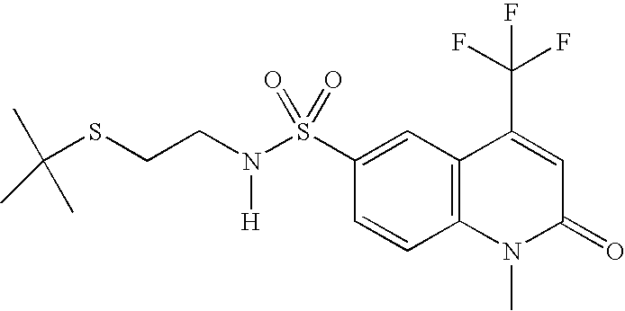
C12=C(C=CC(S(N(CCSC(C)(C)C)[H])(=O)=O)=C1)N(C)C(=O)C=C2C(F)(F)F
